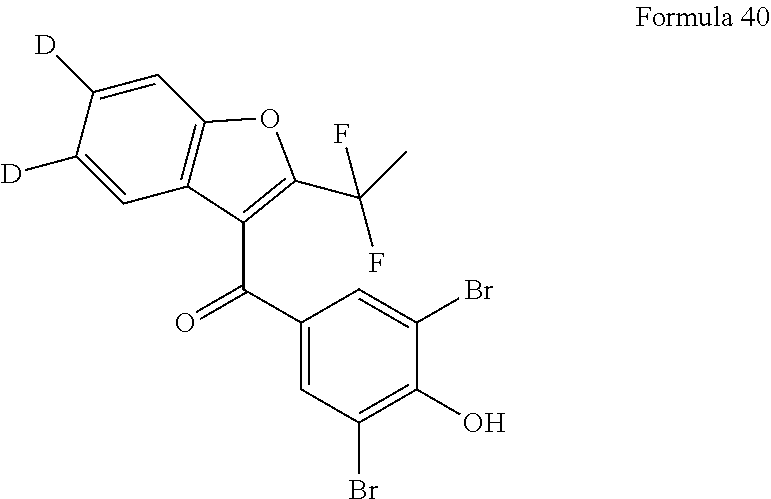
C1=C([D])C([D])=CC2=C1OC(C(C)(F)F)=C2C(C1=CC(Br)=C(O)C(Br)=C1)=O
